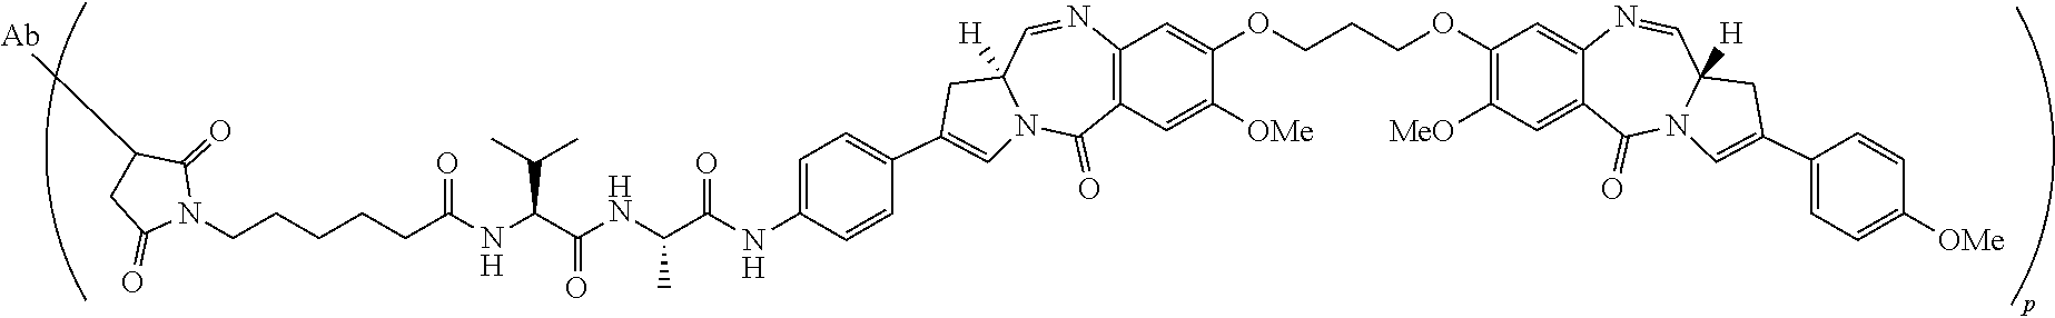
C1(OCCCOC2=C([MeO])C=C3C(=C2)N=CC2([H])N(C3=O)C=C(C3=CC=C([OMe])C=C3)C2)=CC2=C(C=C1[OMe])C(=O)N1C([H])(C=N2)CC(C2=CC=C(NC(C(NC(C(NC(CCCCCN3C(=O)CC([Ab])C3=O)=O)C(C)C)=O)C)=O)C=C2)=C1
